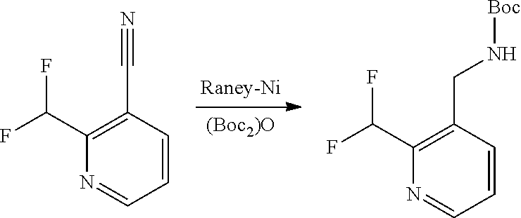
C1(C(F)F)=C(CN[Boc])C=CC=N1.C1(C(F)F)=C(C#N)C=CC=N1
